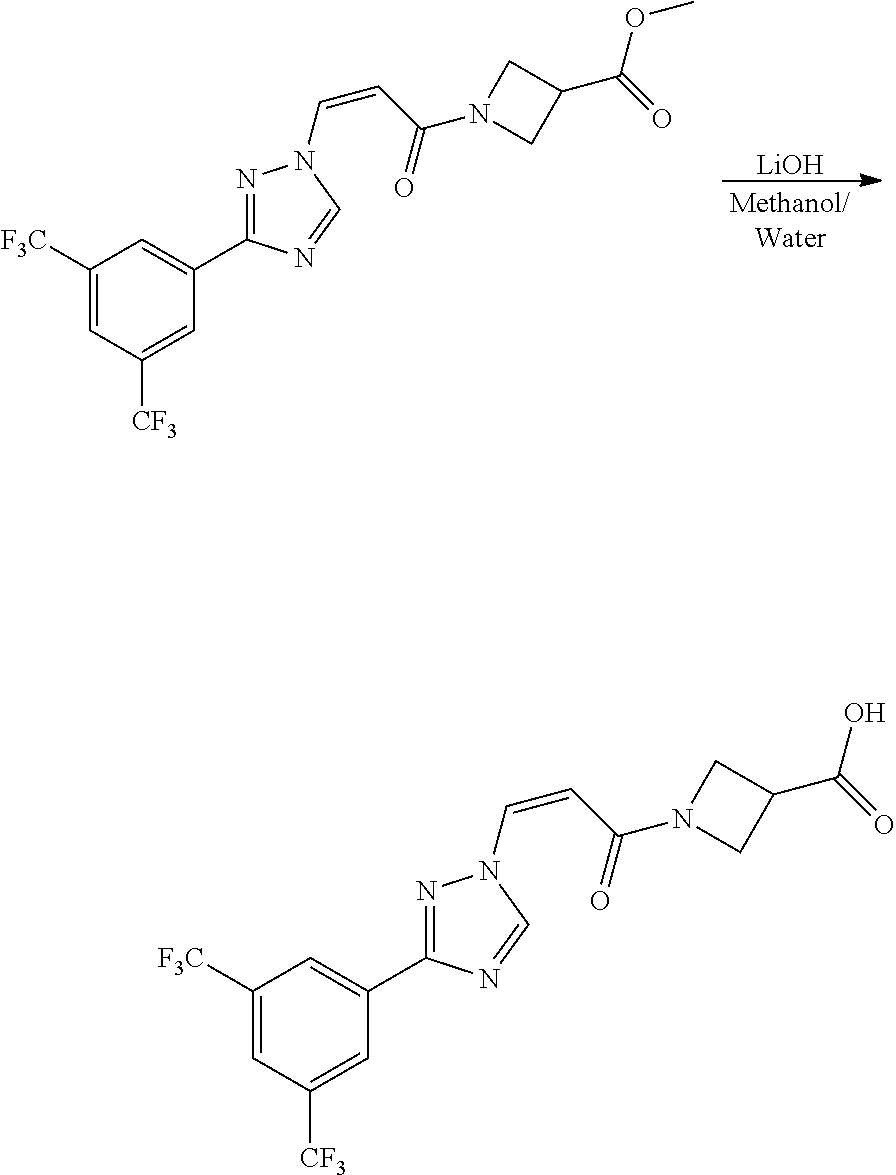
[LiOH].C1([F3C])=CC([CF3])=CC(C2=NN(C=CC(=O)N3CC(C(OC)=O)C3)C=N2)=C1.C1([F3C])=CC([CF3])=CC(C2=NN(C=CC(=O)N3CC(C(O)=O)C3)C=N2)=C1
